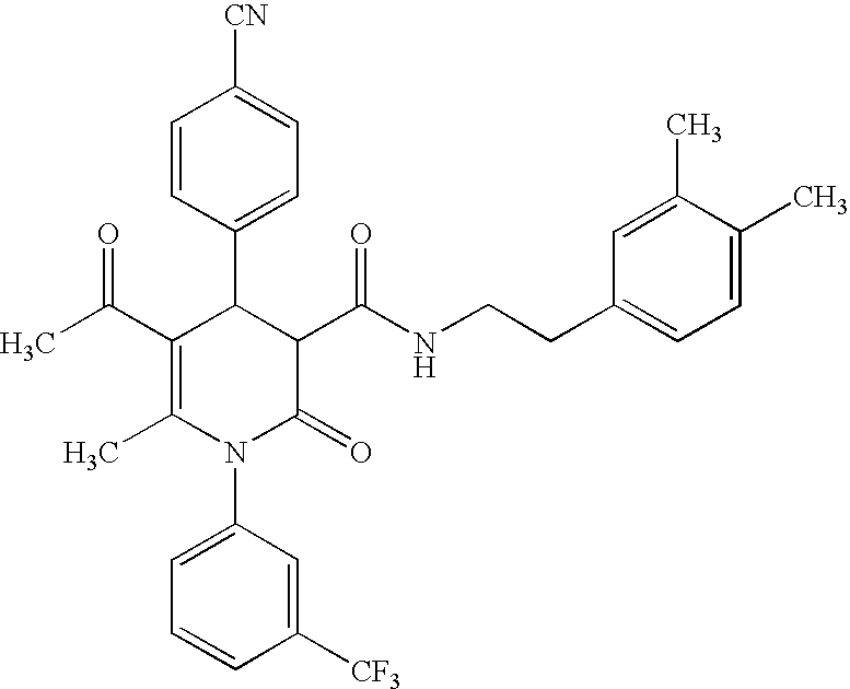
C1=CC(C2C(C(C)=O)=C(C)N(C3=CC=CC([CF3])=C3)C(=O)C2C(NCCC2=CC=C(C)C(C)=C2)=O)=CC=C1[CN]
